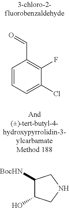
C1=CC=C(Cl)C(F)=C1C=O.C1([BocHN])C(O)CNC1
